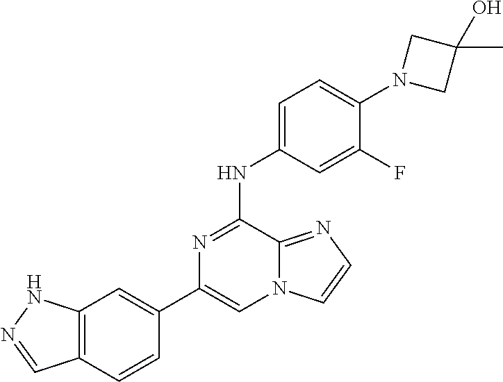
C1(C2=CC3=C(C=C2)C=NN3)=CN2C(=NC=C2)C(NC2=CC=C(N3CC(C)(O)C3)C(F)=C2)=N1
